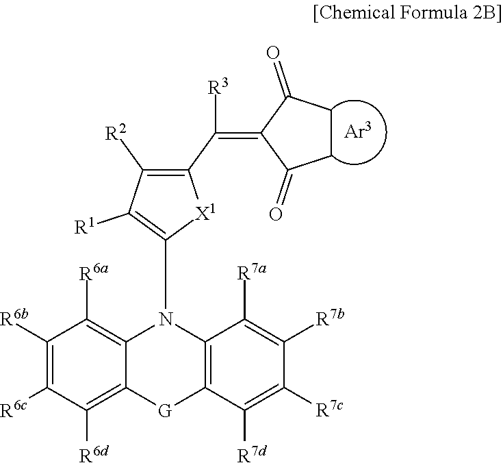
C1([R6b])=C([R6c])C([R6d])=C2C(=C1[R6a])N(C1=C([R1])C([R2])=C(C(=C3C(=O)CCC3=O)[R3])[X1]1)C1=C([G]2)C([R7d])=C([R7c])C([R7b])=C1[R7a]
